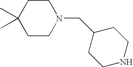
C1C(C)(C)CCN(CC2CCNCC2)C1
